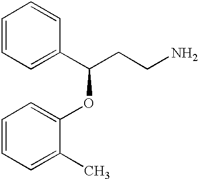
C1=CC=C(C(CCN)OC2=CC=CC=C2C)C=C1
